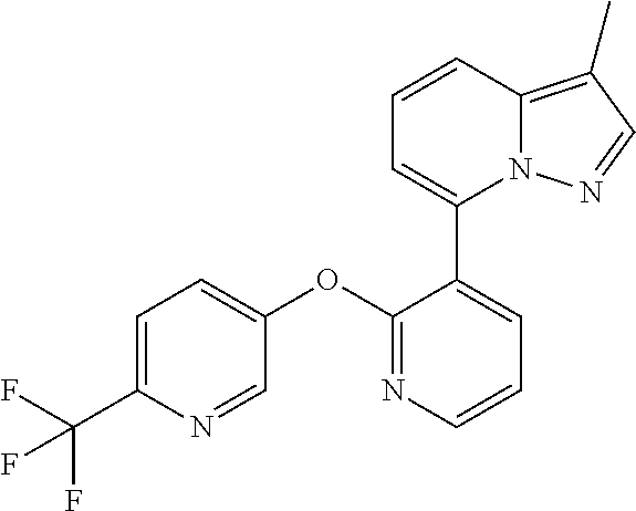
C1=C(C(F)(F)F)N=CC(OC2=NC=CC=C2C2=CC=CC3=C(C)C=NN23)=C1
